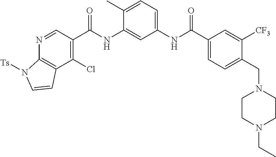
ClC1=C(C(NC2=CC(NC(C3=CC=C(CN4CCN(CC)CC4)C([CF3])=C3)=O)=CC=C2C)=O)C=NC2=C1C=CN2[Ts]
